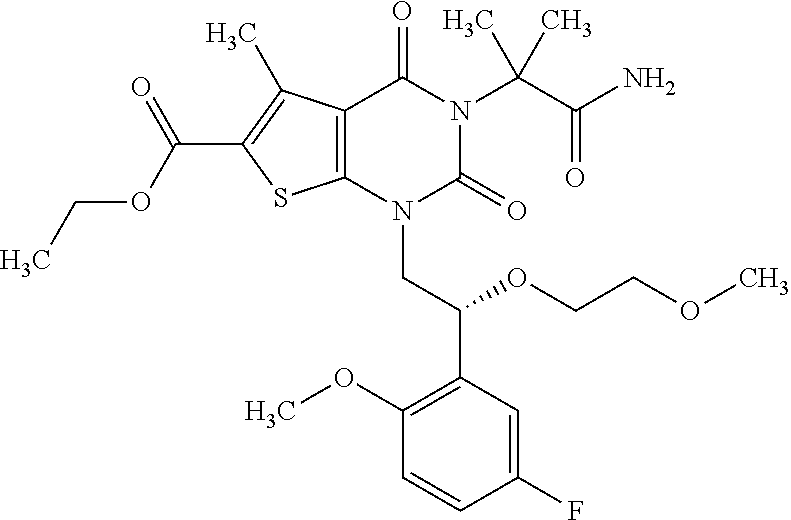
C12=C(C(C)=C(C(=O)OCC)S1)C(=O)N(C(C(=O)N)(C)C)C(=O)N2CC(C1=C(OC)C=CC(F)=C1)OCCOC
